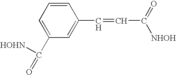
C1=C(C([HOHN])=O)C=C(C=CC([NHOH])=O)C=C1
